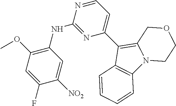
N1=CC=C(C2=C3N(C4=C2C=CC=C4)CCOC3)N=C1NC1=C(OC)C=C(F)C([NO2])=C1
